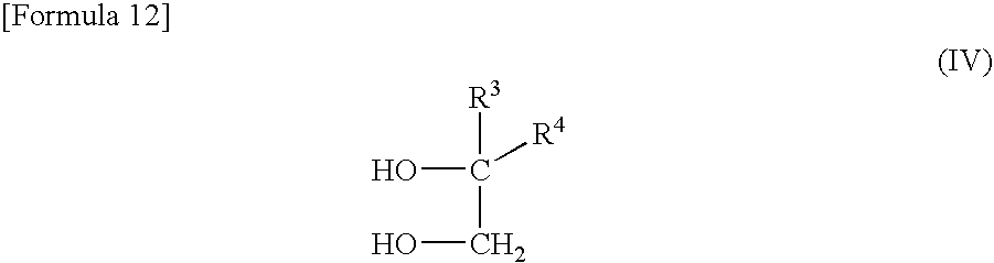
OC([R3])(CO)[R4]
